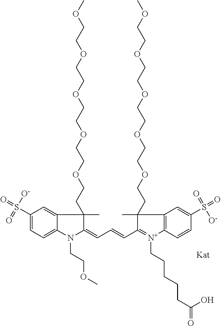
C1(S(=O)([O-])=O)=CC=C2C(=C1)C(C)(CCOCCOCCOCCOCCOC)C(=CC=CC1=[N+](CCCCCC(=O)O)C3=C(C=C(S(=O)(=O)[O-])C=C3)C1(C)CCOCCOCCOCCOCCOC)N2CCOC
